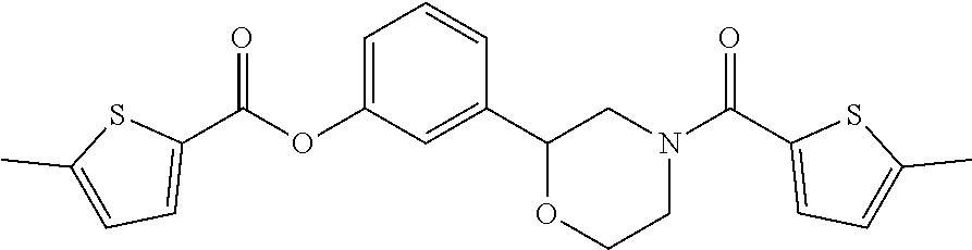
C1=C(OC(C2=CC=C(C)S2)=O)C=C(C2OCCN(C(C3=CC=C(C)S3)=O)C2)C=C1
